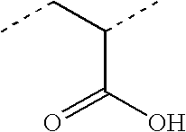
OC(C(CC)C)=O
